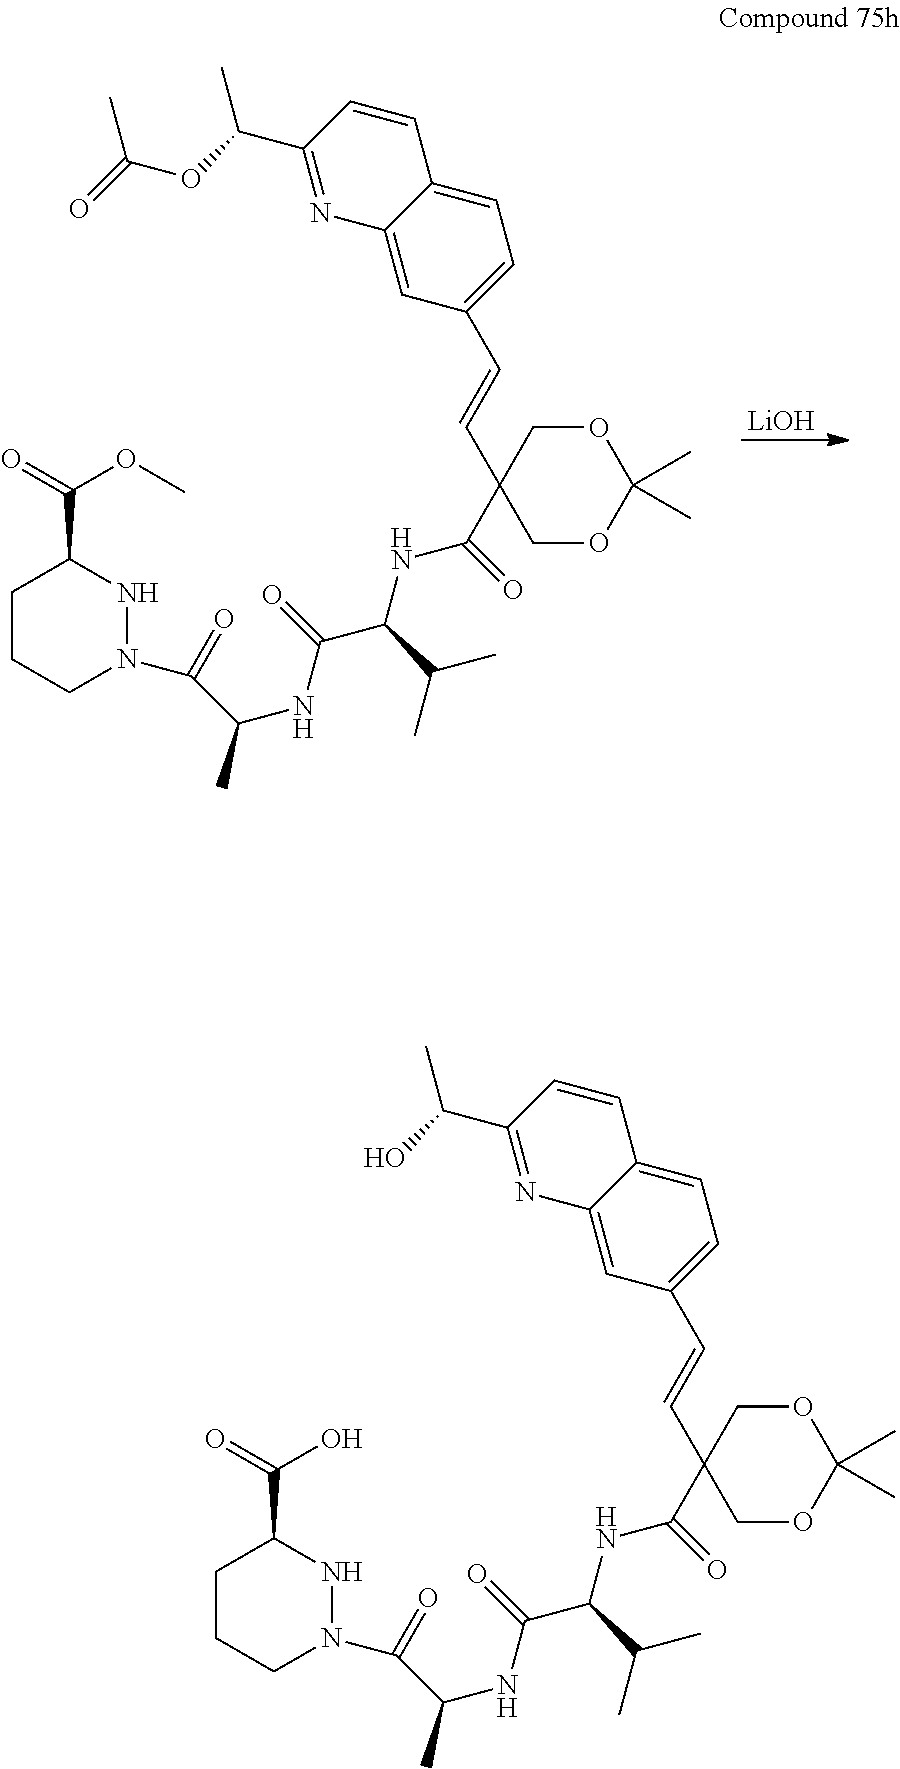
C1CCN(C(C(NC(C(C(C)C)NC(=O)C2(C=CC3=CC=C4C(=C3)N=C(C(OC(=O)C)C)C=C4)COC(C)(C)OC2)=O)C)=O)NC1C(=O)OC.[LiOH].C1CCN(C(C(NC(C(C(C)C)NC(=O)C2(C=CC3=CC=C4C(=C3)N=C(C(O)C)C=C4)COC(C)(C)OC2)=O)C)=O)NC1C(=O)O
